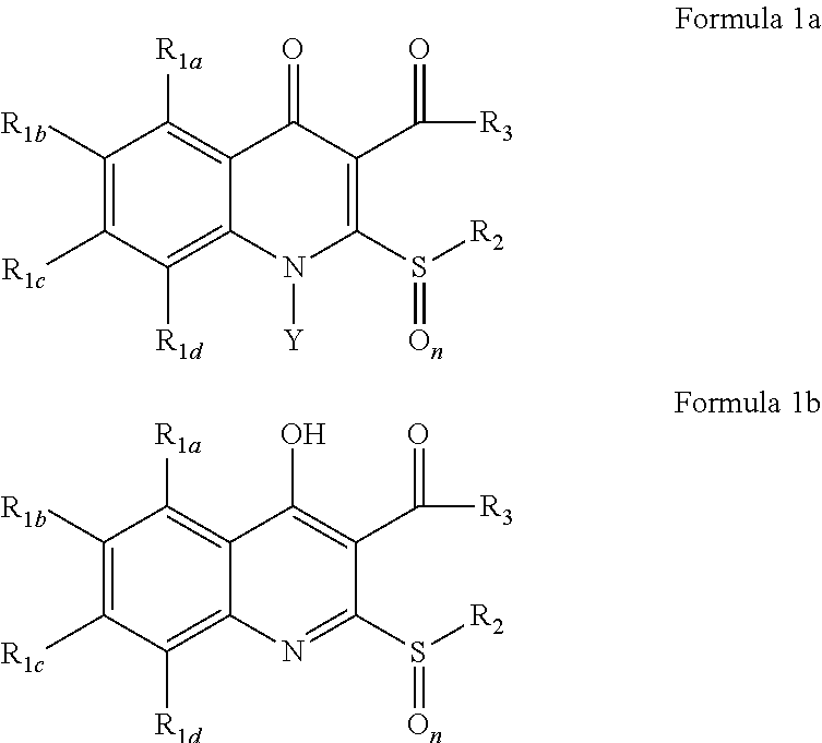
C1([R1b])=C([R1c])C([R1d])=C2C(=C1[R1a])C(=O)C(C([R3])=O)=C(S([R2])=[On])N2[Y].C1([R1b])=C([R1c])C([R1d])=C2C(=C1[R1a])C(O)=C(C([R3])=O)C(S([R2])=[On])=N2
